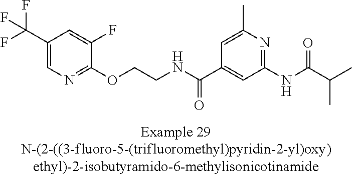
C1(C(F)(F)F)=CN=C(OCCNC(C2=CC(NC(=O)C(C)C)=NC(C)=C2)=O)C(F)=C1
